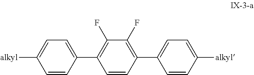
C1=CC(C2=CC=C([alkyl])C=C2)=C(F)C(F)=C1C1=CC=C([alkyl])C=C1
